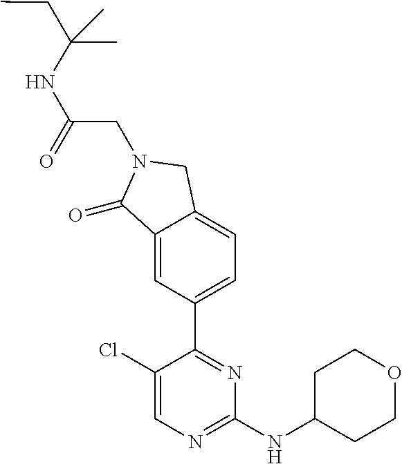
C1(Cl)=CN=C(NC2CCOCC2)N=C1C1=CC=C2C(=C1)C(=O)N(CC(NC(CC)(C)C)=O)C2
